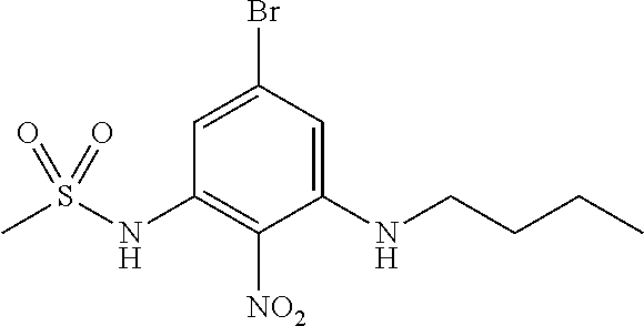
BrC1=CC(NS(C)(=O)=O)=C([NO2])C(NCCCC)=C1
